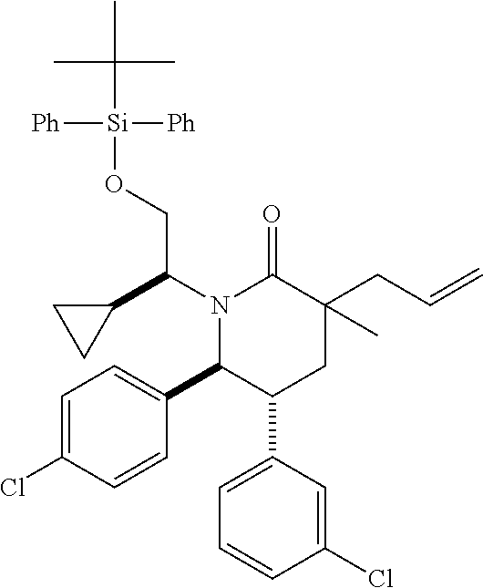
C1=C(Cl)C=CC(C2C(C3=CC=CC(Cl)=C3)CC(CC=C)(C)C(=O)N2C(CO[Si]([Ph])([Ph])C(C)(C)C)C2CC2)=C1
